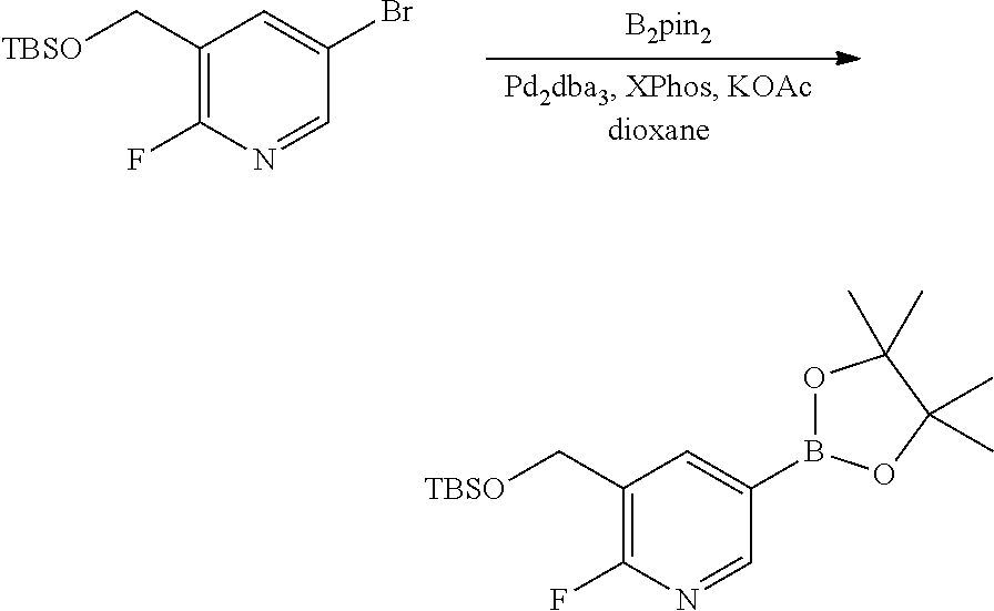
C1(C[TBSO])=C(F)N=CC(Br)=C1.C1(C[TBSO])=C(F)N=CC(B2OC(C)(C)C(C)(C)O2)=C1
